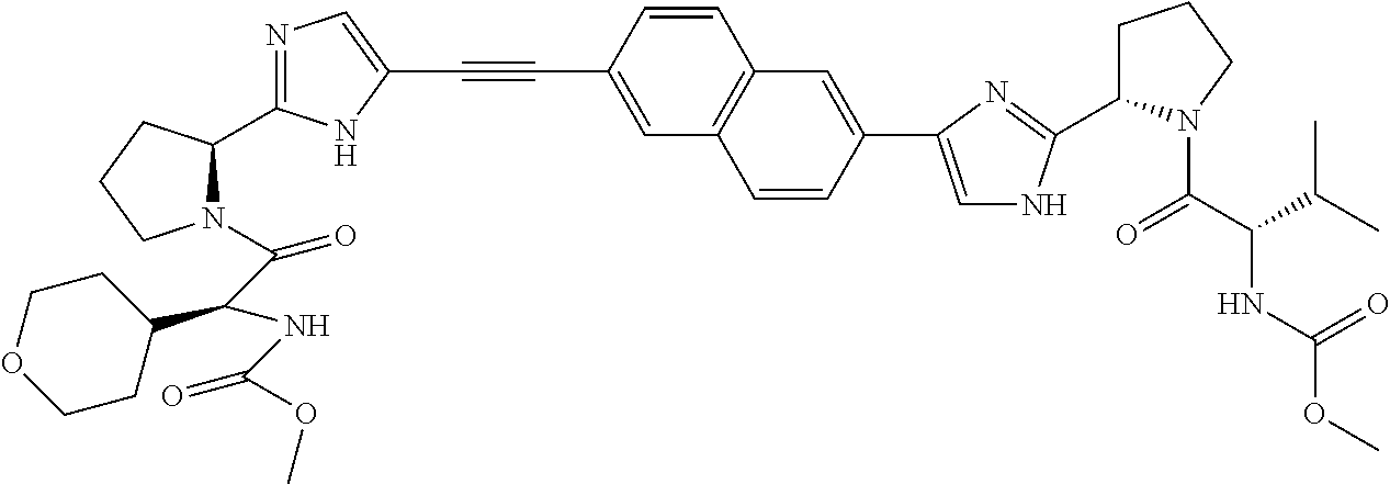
C1=CC(C#CC2=CN=C(C3N(C(C(NC(OC)=O)C4CCOCC4)=O)CCC3)N2)=CC2=C1C=C(C1=CNC(C3CCCN3C(C(NC(OC)=O)C(C)C)=O)=N1)C=C2
